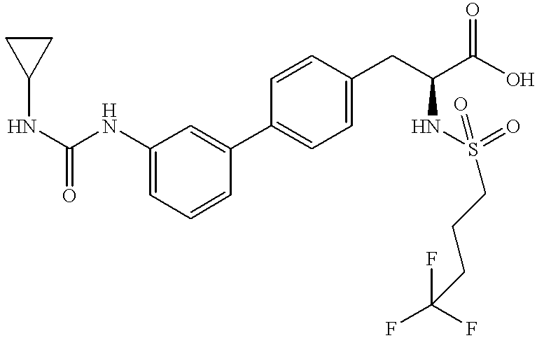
C1(NC(NC2=CC=CC(C3=CC=C(CC(C(O)=O)NS(=O)(CCCC(F)(F)F)=O)C=C3)=C2)=O)CC1
